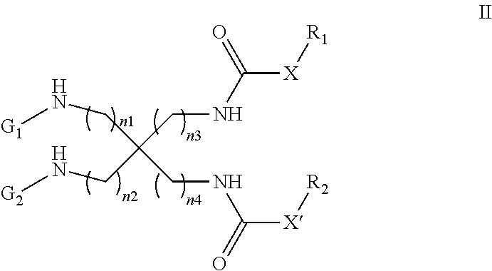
C(C(CN[G2])(CN[G1])CNC([X][R2])=O)NC([X][R1])=O
